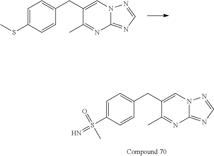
C(C1=CN2C(=NC=N2)N=C1C)C1=CC=C(SC)C=C1.C(C1=CN2C(=NC=N2)N=C1C)C1=CC=C(S(=N)(=O)C)C=C1
